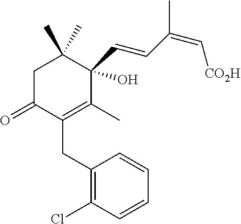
C1(CC2=C(C)C(C=CC(C)=C[CO2H])(O)C(C)(C)CC2=O)=C(Cl)C=CC=C1
